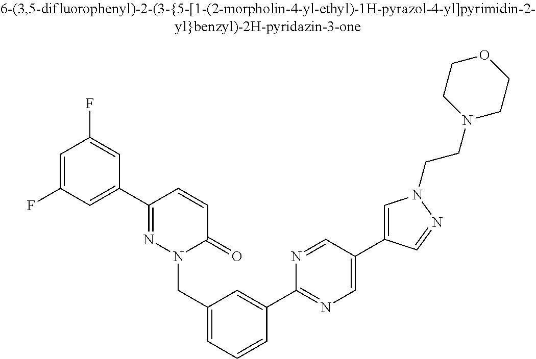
C1(C2=NN(CC3=CC=CC(C4=NC=C(C5=CN(CCN6CCOCC6)N=C5)C=N4)=C3)C(=O)C=C2)=CC(F)=CC(F)=C1
